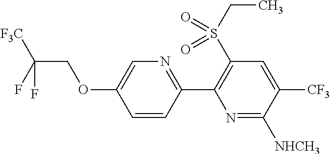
C(COC1=CN=C(C2=C(S(CC)(=O)=O)C=C([CF3])C([NHCH3])=N2)C=C1)(F)([F3C])F
